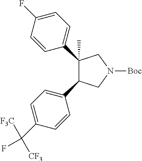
C1=C(C(F)([F3C])[CF3])C=CC(C2CN([Boc])CC2(C2=CC=C(F)C=C2)C)=C1
